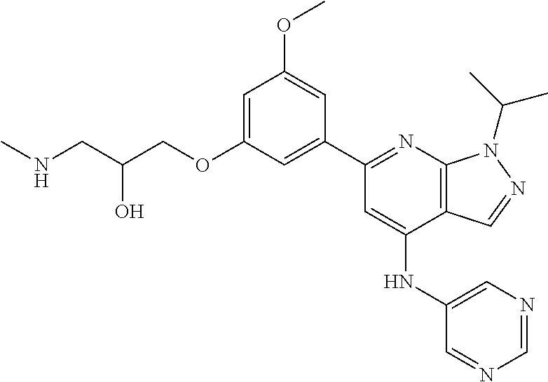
C(O)(CNC)COC1=CC(OC)=CC(C2=NC3=C(C(NC4=CN=CN=C4)=C2)C=NN3C(C)C)=C1
